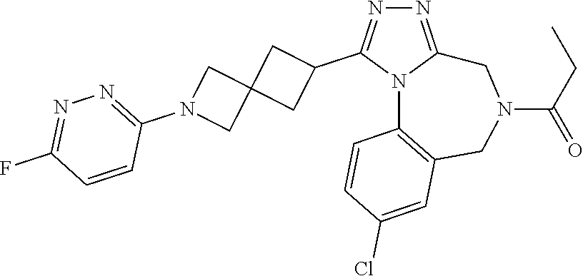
N1=C2N(C(C3CC4(C3)CN(C3=NN=C(F)C=C3)C4)=N1)C1=C(CN(C(CC)=O)C2)C=C(Cl)C=C1
